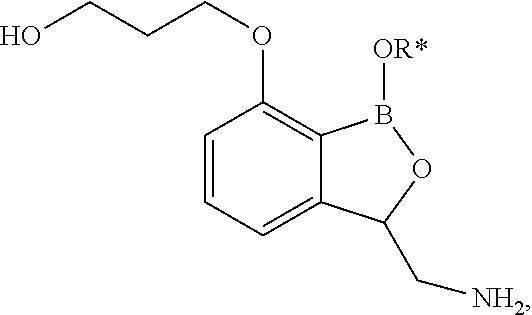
C1=CC(OCCCO)=C2C(=C1)C(C[NH2])OB2[OR*]
